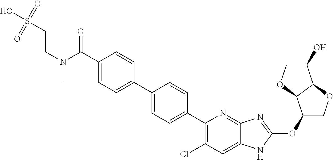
C(=O)(C1=CC=C(C2=CC=C(C3=C(Cl)C=C4C(=N3)N=C(OC3COC5C3OCC5O)N4)C=C2)C=C1)N(CCS(O)(=O)=O)C
